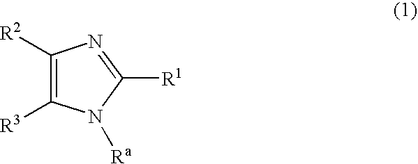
C1([R2])=C([R3])N([Ra])C([R1])=N1
